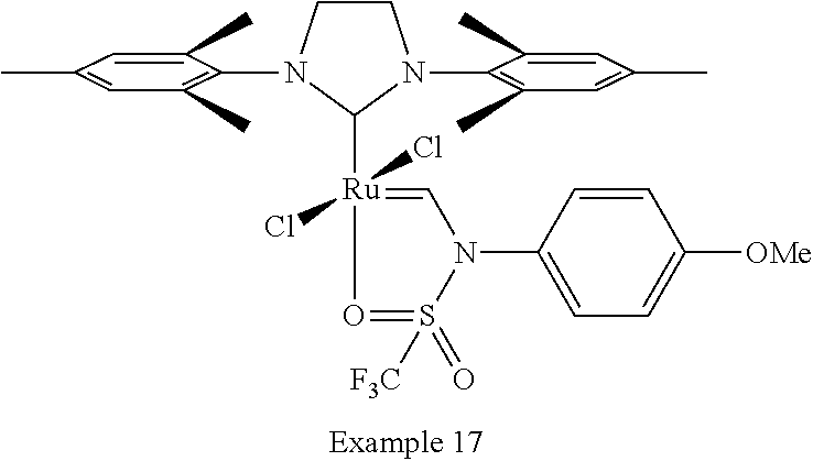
C1CN(C2=C(C)C=C(C)C=C2C)C([Ru]2(Cl)(Cl)=CN(C3=CC=C([OMe])C=C3)S([F3C])(=O)=O2)N1C1=C(C)C=C(C)C=C1C
